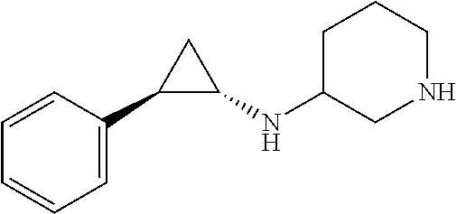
C1=C(C2C(NC3CNCCC3)C2)C=CC=C1
